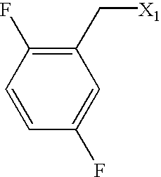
C1=CC(F)=C(C[X1])C=C1F
